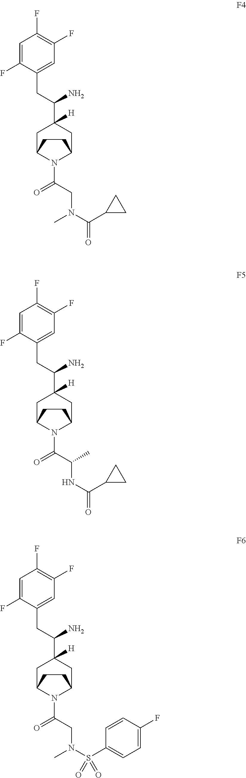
C1=C(F)C(CC(C2([H])CC3N(C(=O)CN(C(=O)C4CC4)C)C(C2)CC3)N)=CC(F)=C1F.C1=C(F)C(CC(C2([H])CC3N(C(=O)C(NC(=O)C4CC4)C)C(C2)CC3)N)=CC(F)=C1F.C1=C(F)C(CC(C2([H])CC3N(C(=O)CN(S(=O)(C4=CC=C(F)C=C4)=O)C)C(C2)CC3)N)=CC(F)=C1F
